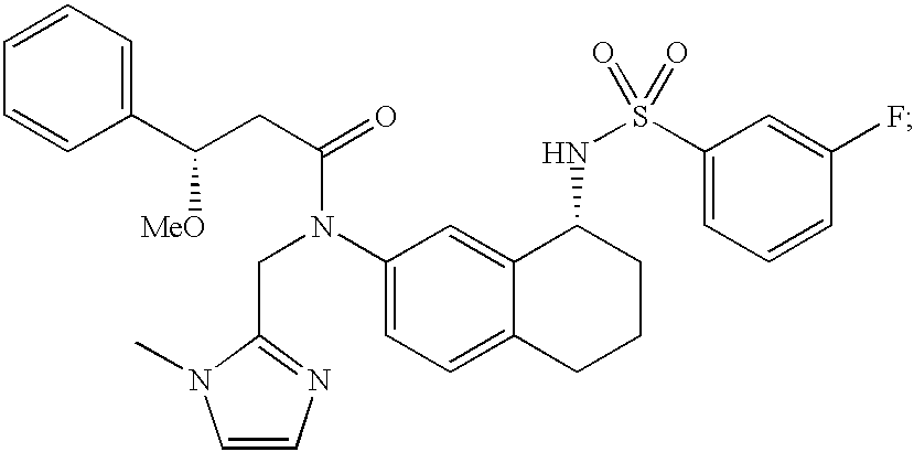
C1(C(CC(=O)N(C2=CC=C3C(=C2)C(NS(=O)(C2=CC=CC(F)=C2)=O)CCC3)CC2=NC=CN2C)[MeO])=CC=CC=C1
